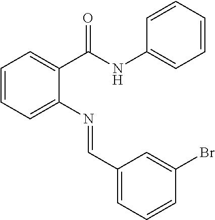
C1=CC=C(N=CC2=CC=CC(Br)=C2)C(C(NC2=CC=CC=C2)=O)=C1
